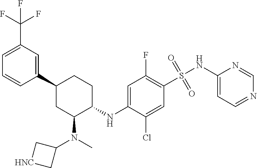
C1=C(C(F)(F)F)C=C(C2CC(N(C)C3C[HNC]C3)C(NC3=CC(F)=C(S(=O)(NC4=CC=NC=N4)=O)C=C3Cl)CC2)C=C1
